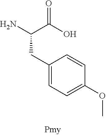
NC(C(O)=O)CC1=CC=C(OC)C=C1
